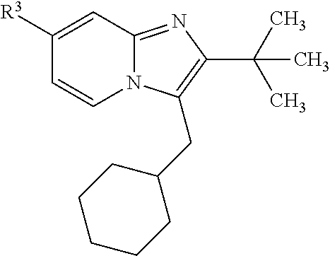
C12=NC(C(C)(C)C)=C(CC3CCCCC3)N1C=CC([R3])=C2
